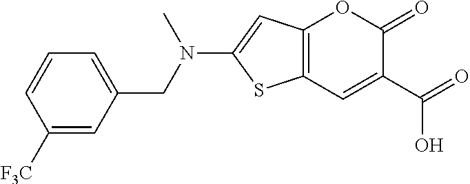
C12=C(C=C(C(O)=O)C(=O)O1)SC(N(CC1=CC=CC([F3C])=C1)C)=C2
